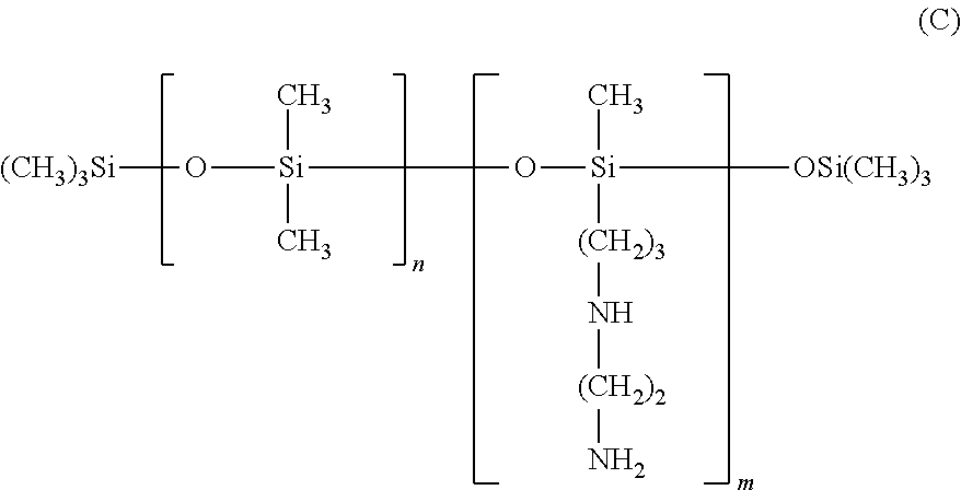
O([Si](C)(C)O[Si](C)([(CH2)3]N[(CH2)2]N)[OSi(CH3)3])[(CH3)3Si]
